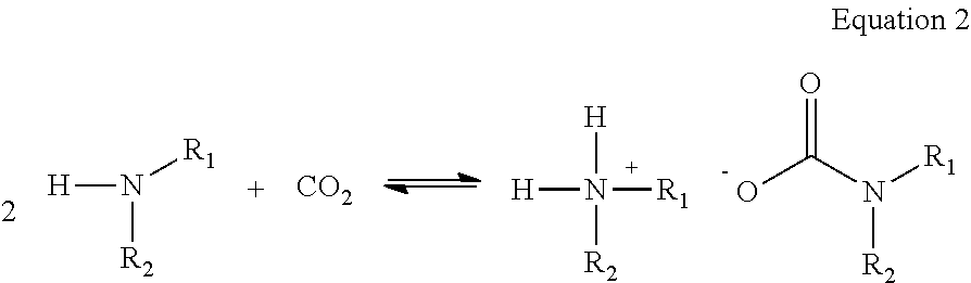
N([R1])([R2])[H].[H]N([R2])([H])[R1].[CO2].OC(N([R1])[R2])=O
